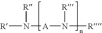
[R]N([R])[A]N([R])[R]
